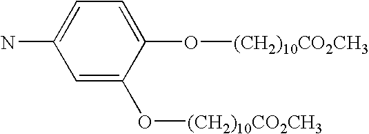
C1=C(N)C=C(O[(CH2)10CO2CH3])C(O[(CH2)10CO2CH3])=C1
